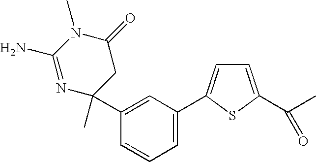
N1=C(N)N(C)C(=O)CC1(C)C1=CC(C2=CC=C(C(C)=O)S2)=CC=C1
